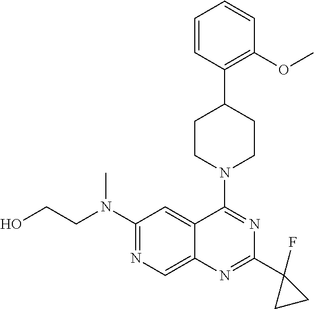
C1=CC(C2CCN(C3=NC(C4(F)CC4)=NC4=CN=C(N(C)CCO)C=C34)CC2)=C(OC)C=C1
